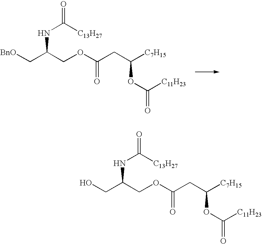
N(C(COC(CC([C7H15])OC(=O)[C11H23])=O)C[BnO])C([C13H27])=O.N(C(COC(CC([C7H15])OC(=O)[C11H23])=O)CO)C([C13H27])=O
